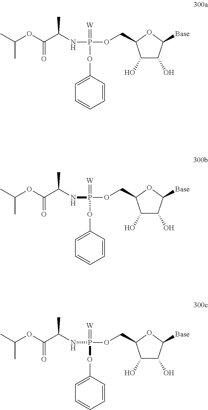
C(C)(C)OC(C(NP(=[W])(OCC1C(O)C(O)C([Base])O1)OC1=CC=CC=C1)C)=O.C(C)(C)OC(C(NP(=[W])(OCC1C(O)C(O)C([Base])O1)OC1=CC=CC=C1)C)=O.C(C)(C)OC(C(NP(=[W])(OCC1C(O)C(O)C([Base])O1)OC1=CC=CC=C1)C)=O
